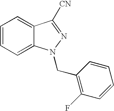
C1=CC=C2C(=C1)C([CN])=NN2CC1=C(F)C=CC=C1
